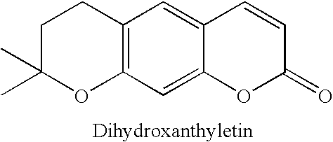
C1C(C)(C)OC2=C(C1)C=C1C(=C2)OC(=O)C=C1
